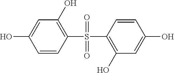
C1=CC(S(C2=C(O)C=C(O)C=C2)(=O)=O)=C(O)C=C1O
